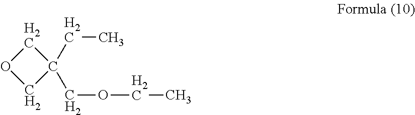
C1OCC1(CC)COCC
